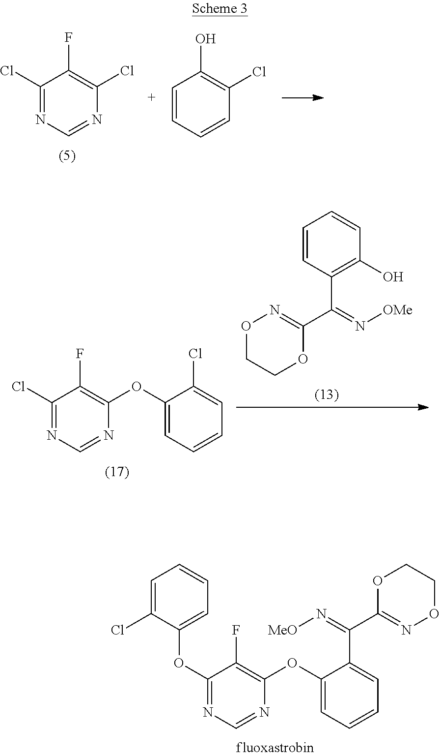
C1(Cl)=NC=NC(Cl)=C1F.C1=CC=CC(Cl)=C1O.C1(OC2=CC=CC=C2Cl)=NC=NC(OC2=CC=CC=C2C(=N[MeO])C2=NOCCO2)=C1F.C1(Cl)=NC=NC(OC2=CC=CC=C2Cl)=C1F.C1=CC(C(=N[OMe])C2=NOCCO2)=C(O)C=C1
